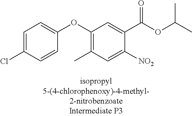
C1=C(Cl)C=CC(OC2=C(C)C=C([NO2])C(C(OC(C)C)=O)=C2)=C1
